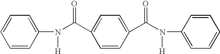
C1=CC(N(C(C2=CC=C(C(N(C3=CC=CC=C3)[H])=O)C=C2)=O)[H])=CC=C1
